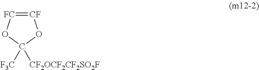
[CF]1=[FC]OC([F3C])([CF2OCF2CF2SO2F])O1
